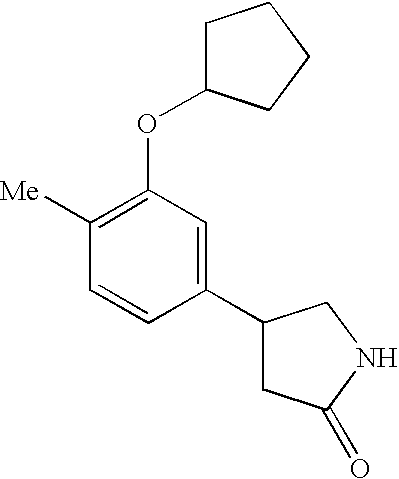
C1(OC2CCCC2)=C([Me])C=CC(C2CC(=O)NC2)=C1
